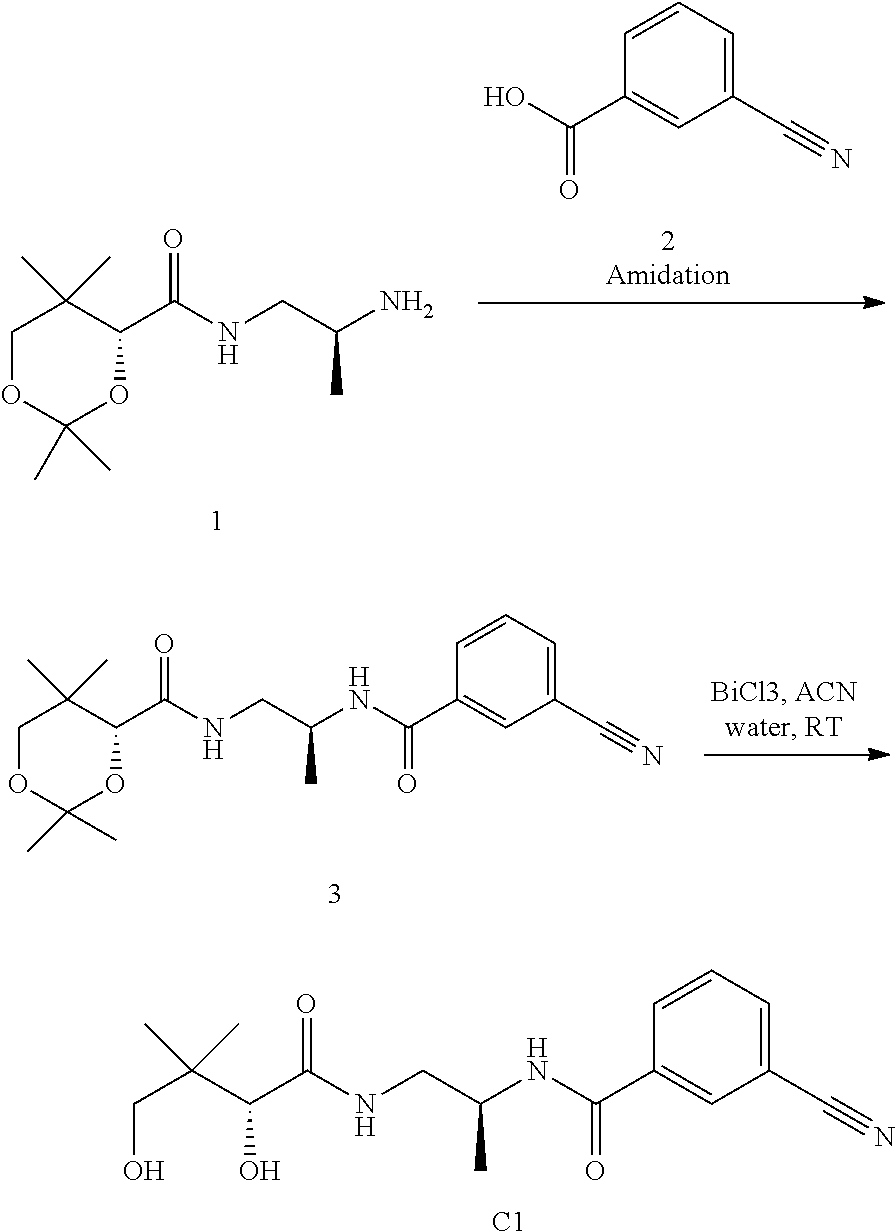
C1(C#N)=CC=CC(C(O)=O)=C1.C1OC(C)(C)OC(C(NCC(N)C)=O)C1(C)C.C1OC(C)(C)OC(C(NCC(NC(C2=CC(C#N)=CC=C2)=O)C)=O)C1(C)C.C(O)C(C(O)C(NCC(NC(C1=CC(C#N)=CC=C1)=O)C)=O)(C)C.[C1]
